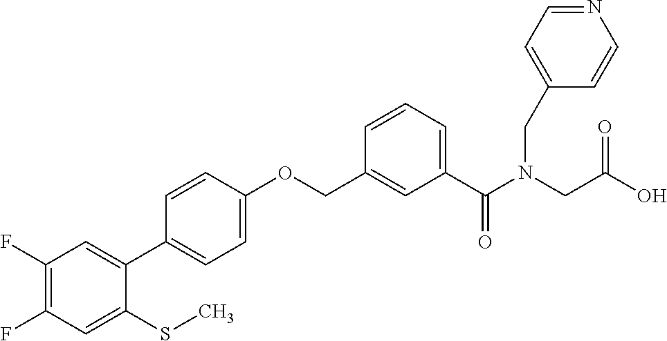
C1(F)=C(F)C=C(SC)C(C2=CC=C(OCC3=CC(C(N(CC(O)=O)CC4=CC=NC=C4)=O)=CC=C3)C=C2)=C1
